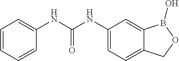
C1(NC(NC2=CC=CC=C2)=O)=CC=C2C(=C1)B(O)OC2
